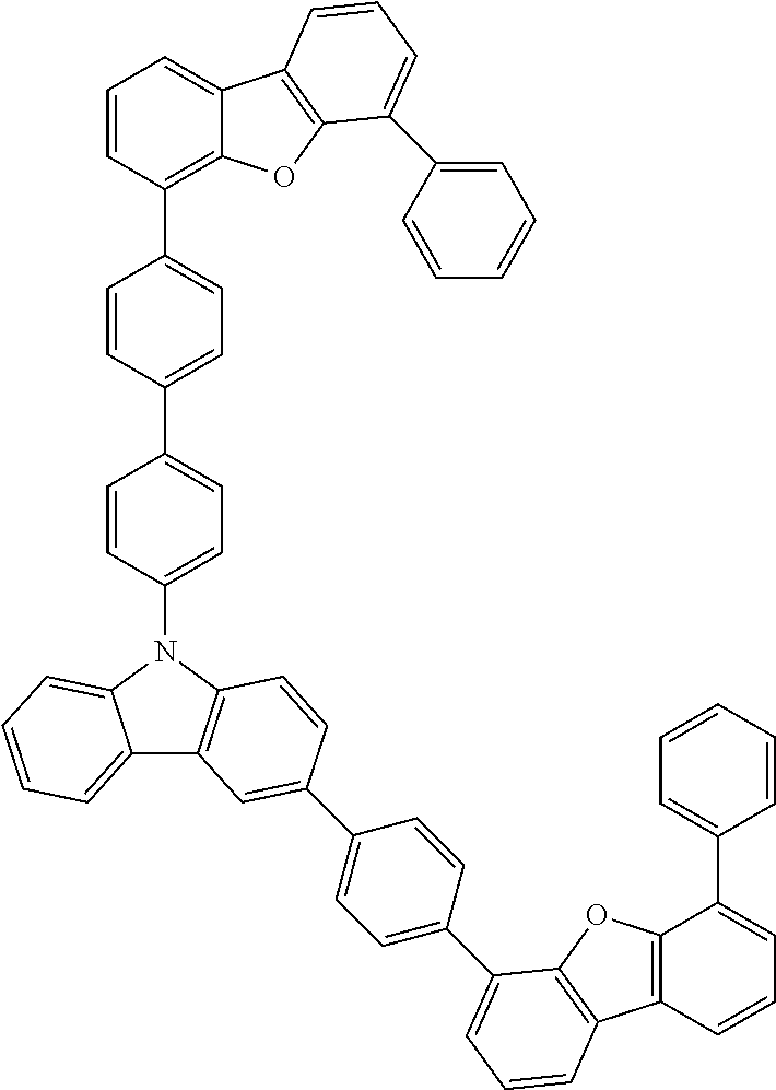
C12=CC=CC=C1N(C1=CC=C(C3=CC=C(C4=C5C(=CC=C4)C4=C(O5)C(C5=CC=CC=C5)=CC=C4)C=C3)C=C1)C1=C2C=C(C2=CC=C(C3=CC=CC4=C3OC3=C4C=CC=C3C3=CC=CC=C3)C=C2)C=C1
